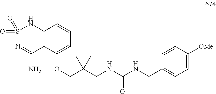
S1(=O)(=O)N=C(N)C2=C(N1)C=CC=C2OCC(CNC(NCC1=CC=C([OMe])C=C1)=O)(C)C
